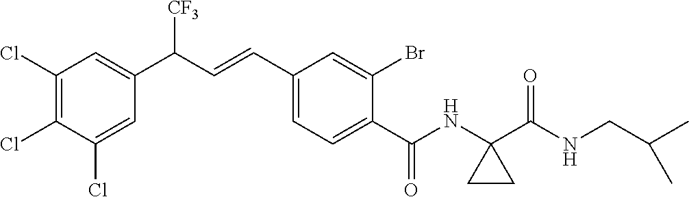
C1(Cl)=C(Cl)C(Cl)=CC(C(C=CC2=CC=C(C(NC3(C(NCC(C)C)=O)CC3)=O)C(Br)=C2)[CF3])=C1
